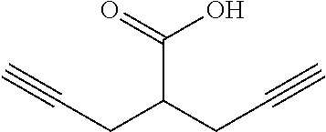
C(C(CC#C)CC#C)(=O)O
